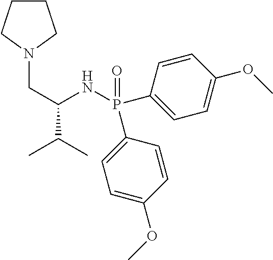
C1CCN(CC(C(C)C)NP(C2=CC=C(OC)C=C2)(=O)C2=CC=C(OC)C=C2)C1
